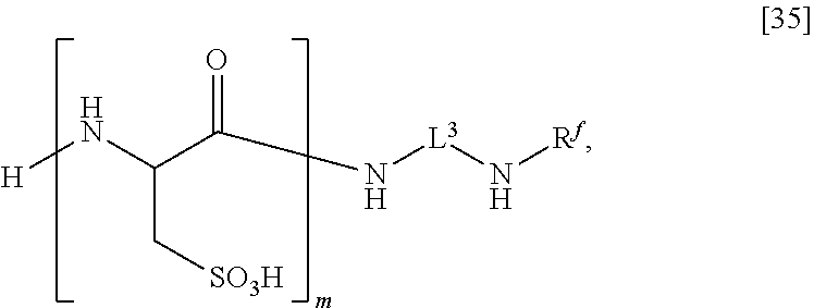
[H]NC(C(N[L3]N[Rf])=O)C[SO3H]
